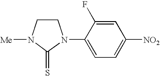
C1CN([Me])C(=S)N1C1=CC=C([NO2])C=C1F
